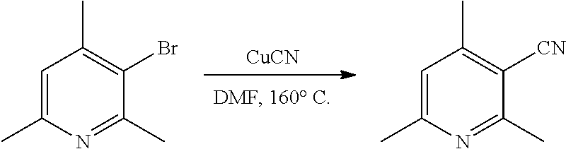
[CuCN].C1=C(C)N=C(C)C(Br)=C1C.C1=C(C)N=C(C)C([CN])=C1C
